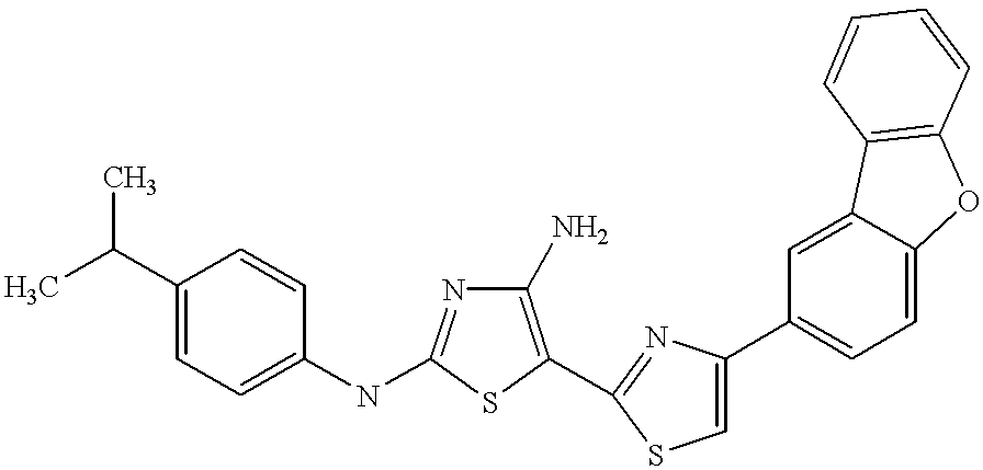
C1(N)=C(C2=NC(C3=CC=C4C(=C3)C3=C(O4)C=CC=C3)=CS2)SC(NC2=CC=C(C(C)C)C=C2)=N1
